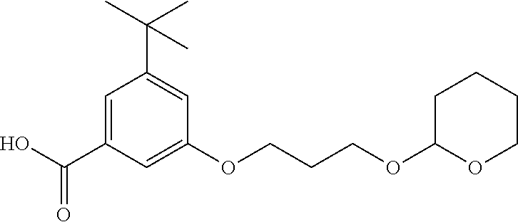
C1=C(C(O)=O)C=C(OCCCOC2OCCCC2)C=C1C(C)(C)C
